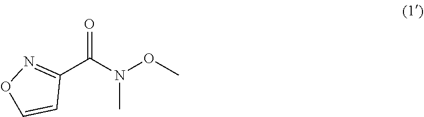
O=C(N(C)OC)C1=NOC=C1
